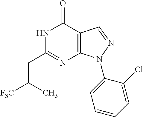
C(CC1=NC2=C(C(=O)N1)C=NN2C1=CC=CC=C1Cl)([F3C])C
